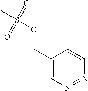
C1(COS(C)(=O)=O)=CN=NC=C1
